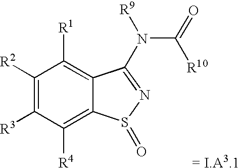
C1([R2])=C([R3])C([R4])=C2C(=C1[R1])C(N(C(=O)[R10])[R9])=NS2=O.[= I.A3.1]
